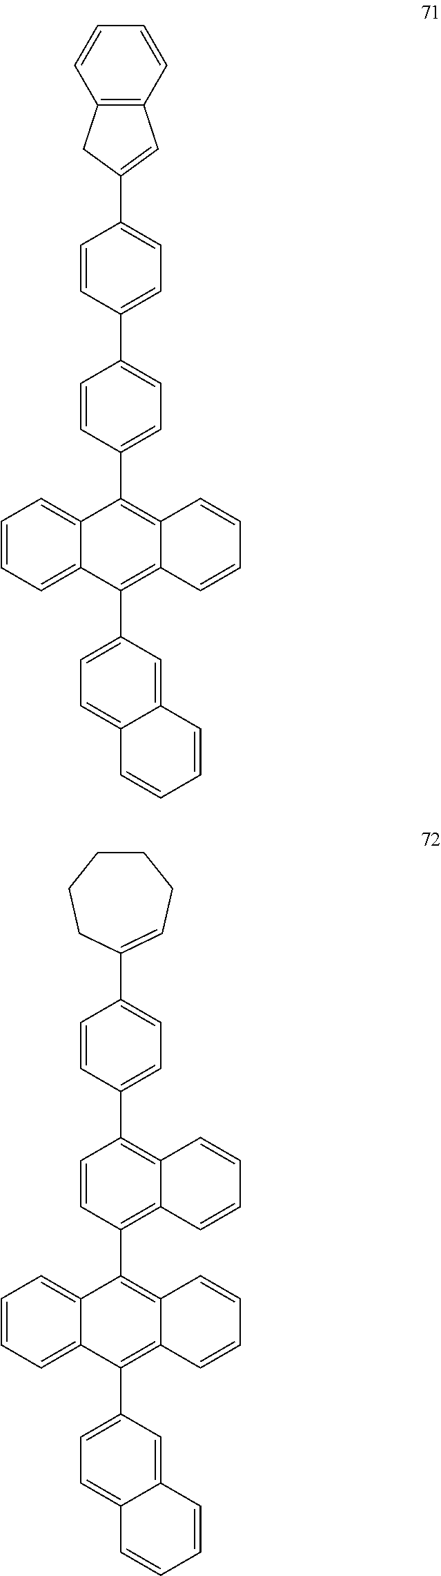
C1(C2=CC=C(C3=C4C(=C(C5=CC=C6C(=C5)C=CC=C6)C5=CC=CC=C35)C=CC=C4)C=C2)=CC=C(C2=CC3=C(C2)C=CC=C3)C=C1.C1(C2=C3C(=C(C4=C5C(=C(C6=CC=C7C(=C6)C=CC=C7)C6=CC=CC=C46)C=CC=C5)C=C2)C=CC=C3)=CC=C(C2=CCCCCC2)C=C1
